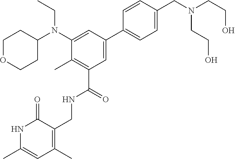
N1C(C)=CC(C)=C(CNC(C2=C(C)C(N(C3CCOCC3)CC)=CC(C3=CC=C(CN(CCO)CCO)C=C3)=C2)=O)C1=O
